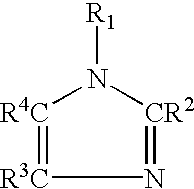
[R3C]1=[R4C]N([R1])[CR2]=N1
